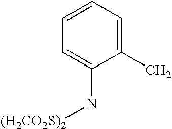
C1(C)=CC=CC=C1N[(H2CO2S)2]
